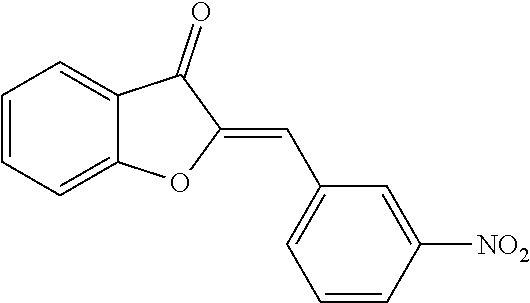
C1=CC=C2C(=C1)C(=O)C(=CC1=CC=CC([NO2])=C1)O2
